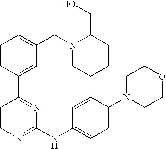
C1=CC(C2=NC(NC3=CC=C(N4CCOCC4)C=C3)=NC=C2)=CC(CN2CCCCC2CO)=C1
